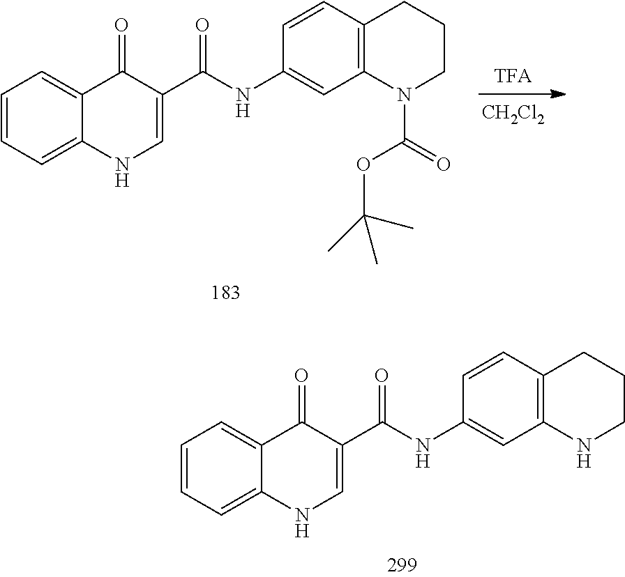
C1=CC=C2C(=C1)C(=O)C(C(NC1=CC3=C(C=C1)CCCN3C(=O)OC(C)(C)C)=O)=CN2.[CH2Cl2].C1=CC=C2C(=C1)C(=O)C(C(NC1=CC3=C(C=C1)CCCN3)=O)=CN2
